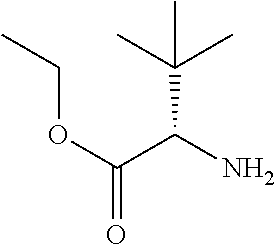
CCOC(C(N)C(C)(C)C)=O
